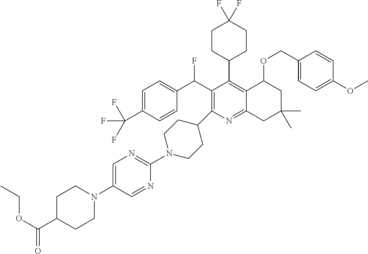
FC(C1=C(C2CCN(C3=NC=C(N4CCC(C(OCC)=O)CC4)C=N3)CC2)N=C2C(=C1C1CCC(F)(F)CC1)C(OCC1=CC=C(OC)C=C1)CC(C)(C)C2)C1=CC=C(C(F)(F)F)C=C1
